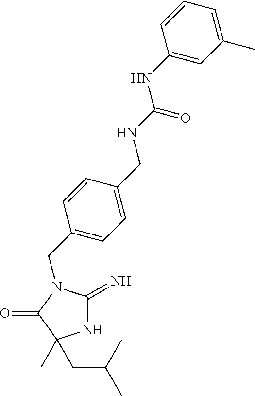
N1C(=N)N(CC2=CC=C(CNC(=O)NC3=CC(C)=CC=C3)C=C2)C(=O)C1(C)CC(C)C
